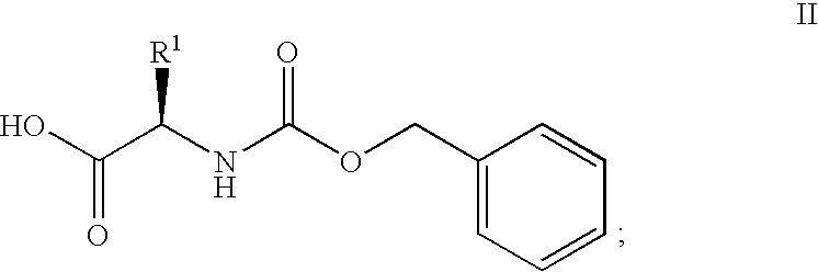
OC(C(NC(=O)OCC1=CC=CC=C1)[R1])=O
